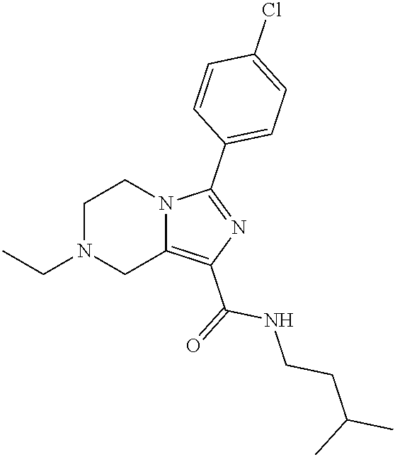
C1N(CC)CC2=C(C(=O)NCCC(C)C)N=C(C3=CC=C(Cl)C=C3)N2C1
